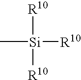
[R10][Si](C)([R10])[R10]
